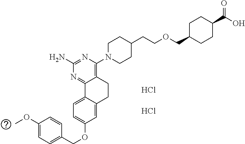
C1(N)=NC(N2CCC(CCOCC3CCC(C(O)=O)CC3)CC2)=C2C(=N1)C1=CC=C(OCC3=CC=C(OC)C=C3)C=C1CC2.Cl.Cl
